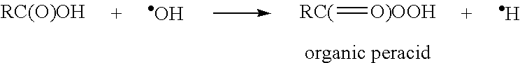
O.[H].[RC(]=[O)OOH]
